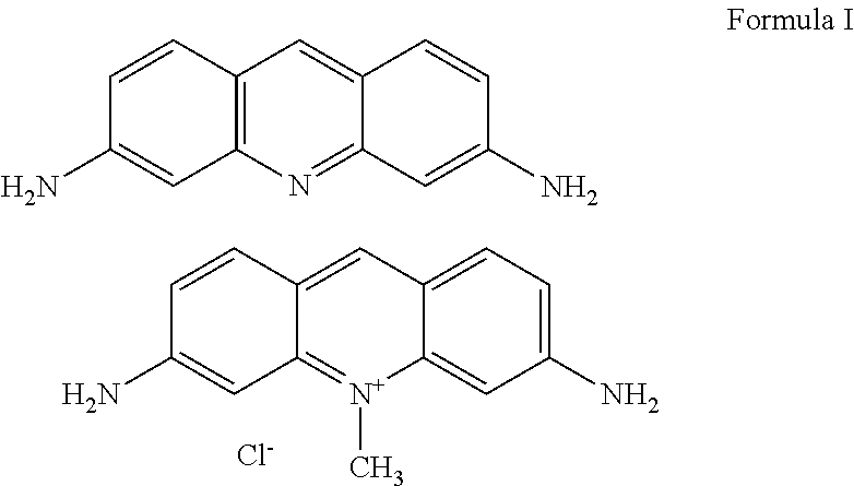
C12=CC3=CC=C(N)C=C3[N+](C)=C1C=C(N)C=C2.[Cl-].C12=C(N=C3C(=C1)C=CC(N)=C3)C=C(N)C=C2
